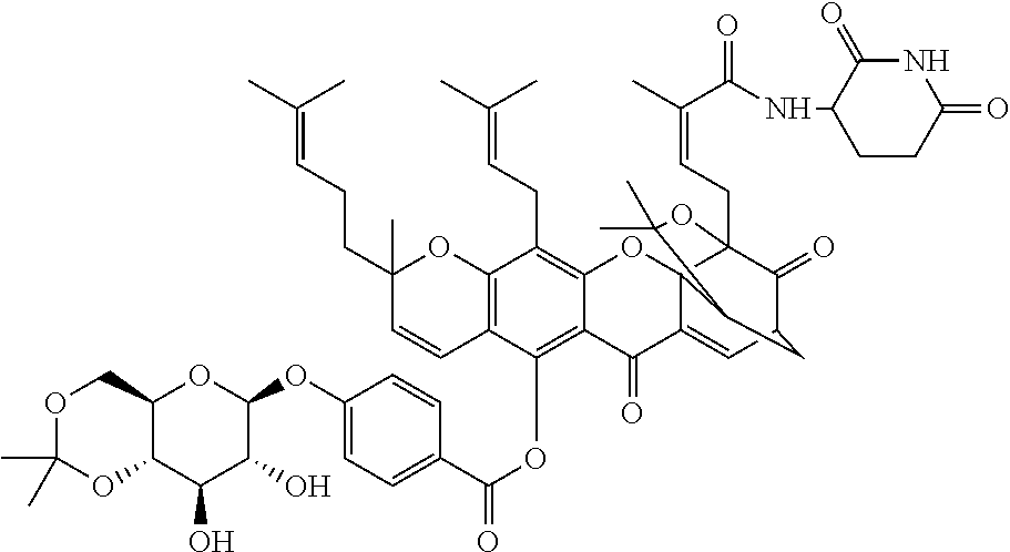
C12=C(OC(C3=CC=C(OC4C(O)C(O)C5C(O4)COC(C)(C)O5)C=C3)=O)C3=C(C(CC=C(C)C)=C1OC14C(=CC5C(=O)C1(CC=C(C)C(=O)NC1CCC(=O)NC1=O)OC(C)(C)C4C5)C2=O)OC(C)(CCC=C(C)C)C=C3
